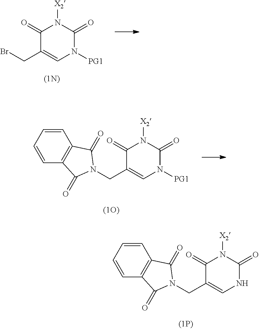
C1(=O)C(CN2C(=O)C3=C(C2=O)C=CC=C3)=CN([PG1])C(=O)N1[X2].C1(=O)C(CN2C(=O)C3=C(C2=O)C=CC=C3)=CNC(=O)N1[X2].C1(=O)C(CBr)=CN([PG1])C(=O)N1[X2]
